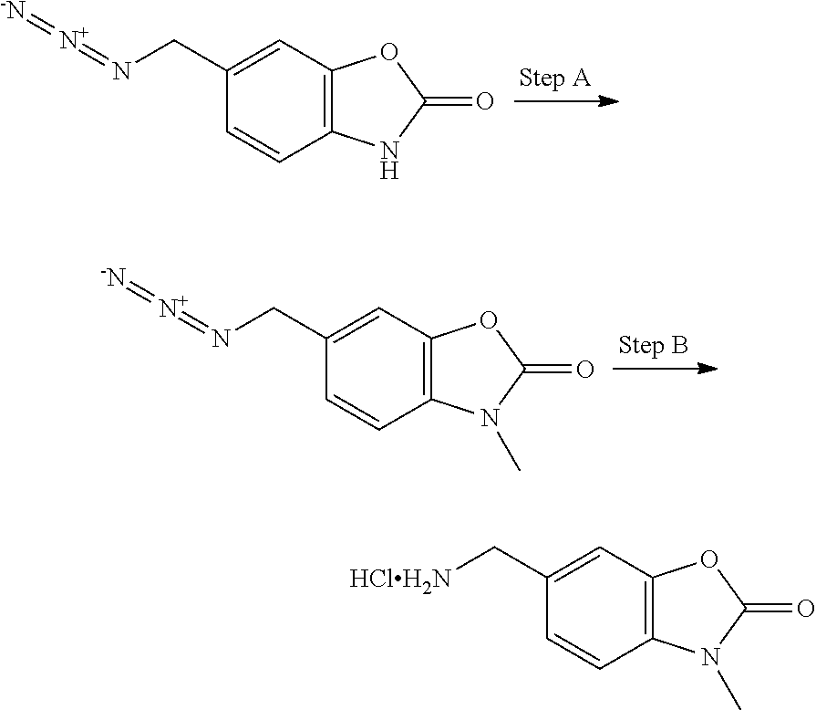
C12=C(C=C(CN=[N+]=[-N])C=C1)OC(=O)N2.C12=C(C=C(CN=[N+]=[-N])C=C1)OC(=O)N2C.C12=C(C=C(C[HClH2N])C=C1)OC(=O)N2C
